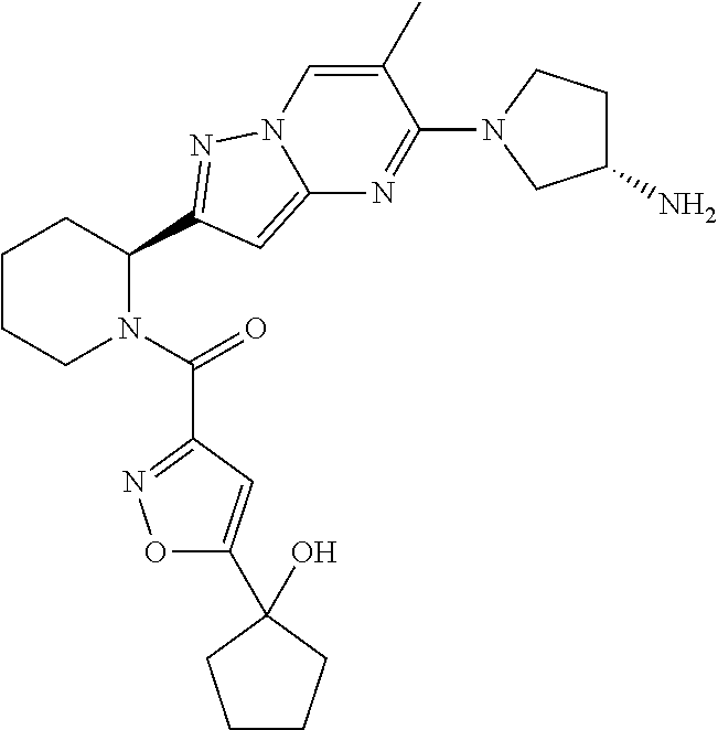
C1CCN(C(=O)C2=NOC(C3(O)CCCC3)=C2)C(C2=NN3C(=C2)N=C(N2CC(N)CC2)C(C)=C3)C1
